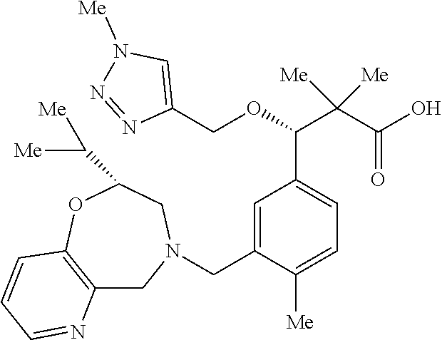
C1(COC(C(C(O)=O)([Me])[Me])C2=CC=C([Me])C(CN3CC4=C(OC(C([Me])[Me])C3)C=CC=N4)=C2)=CN([Me])N=N1
